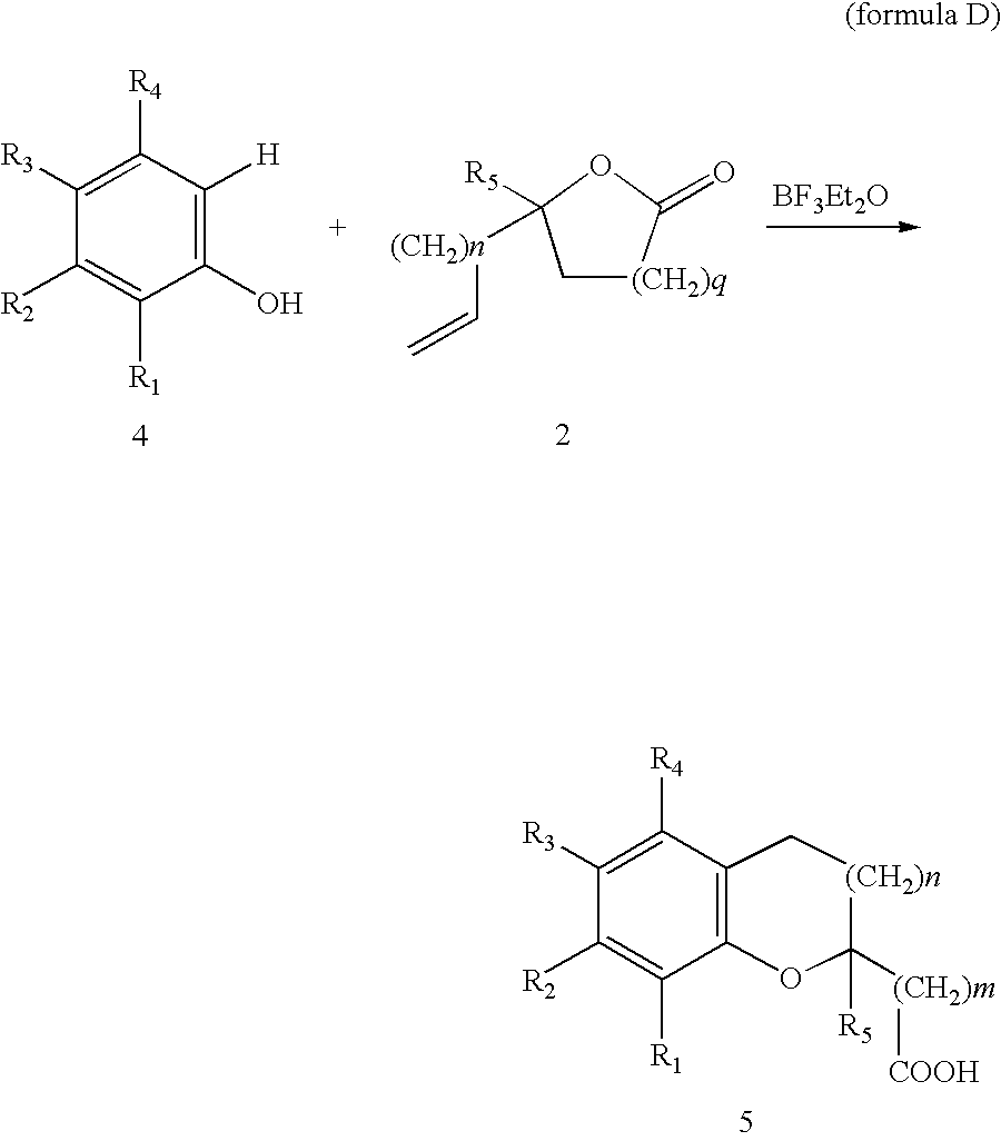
C1([R3])=C([R4])C([H])=C(O)C([R1])=C1[R2].C1[(CH2)q]C(=O)OC1([R5])[(CH2)n]C=C.C1([R3])=C([R4])C2=C(C([R1])=C1[R2])OC([R5])([(CH2)m][COOH])[(CH2)n]C2
